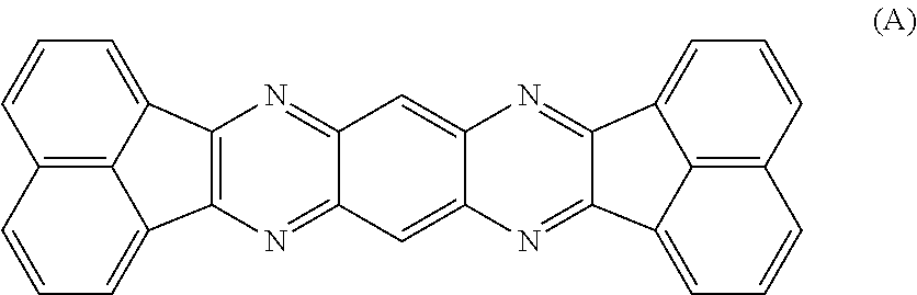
C12=C(N=C3C(=N1)C=C1C(=C3)N=C3C(=N1)C1=CC=CC4=C1C3=CC=C4)C1=CC=CC3=C1C2=CC=C3
